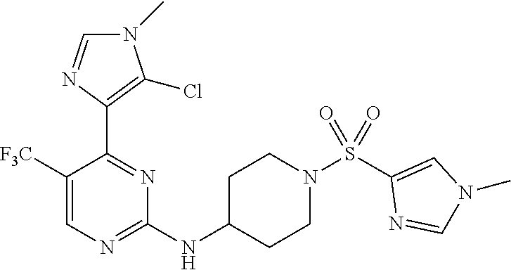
C1(NC2CCN(S(C3=CN(C)C=N3)(=O)=O)CC2)=NC=C([F3C])C(C2=C(Cl)N(C)C=N2)=N1
